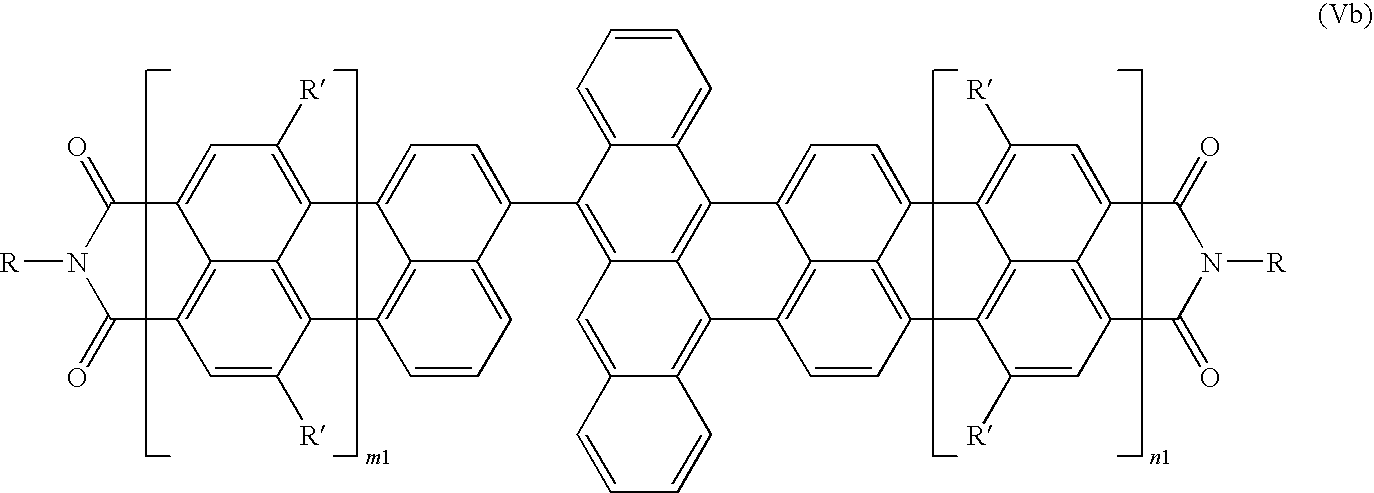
C1=CC=C2C(=C1)C1=C3C(=C2C2=CC=C4C5=C(C=CC=C25)C2=C5C4=C([R])C=C4C5=C(C=C2[R])C(=O)N([R])C4=O)C=C2C(=C3C3=C4C5=C(C=C3)C3=C6C(=C([R])C=C7C6=C(C=C3[R])C(=O)N([R])C7=O)C5=CC=C14)C=CC=C2
